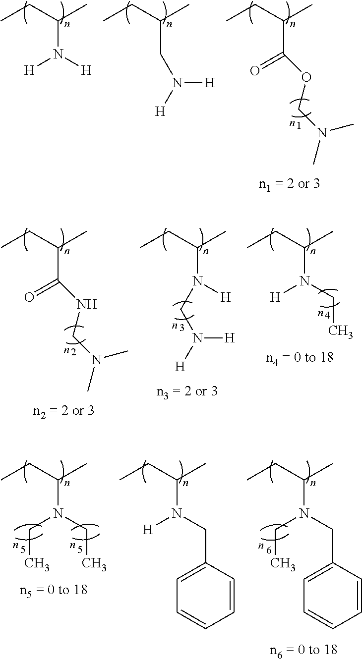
C(N([H])[H])(CC)C.C(C(OCN(C)C)=O)(CC)C.C(CN([H])[H])(CC)C.C(N(CC)[H])(CC)C.C(N([H])CN([H])[H])(CC)C.C(C(NCN(C)C)=O)(CC)C.C(N(CC1=CC=CC=C1)CC)(CC)C.C(N(CC1=CC=CC=C1)[H])(CC)C.C(N(CC)CC)(CC)C
